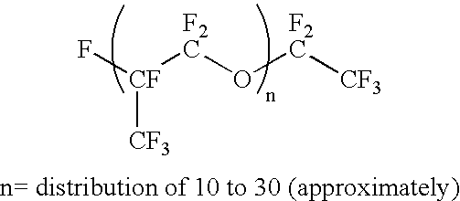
F[CF]([F2C]O[F2C][CF3])[CF3]
